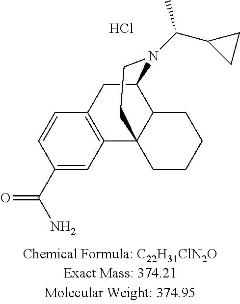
C1(C(N)=O)=CC2=C(C=C1)CC1C3C2(CCCC3)CCN1C(C1CC1)C.Cl
